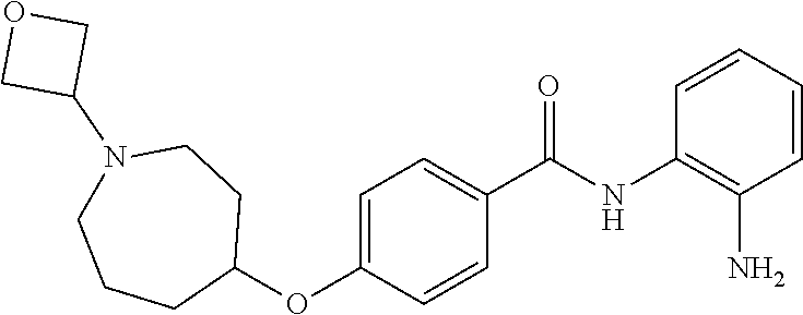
C1=CC=CC(N)=C1NC(C1=CC=C(OC2CCN(C3COC3)CCC2)C=C1)=O
